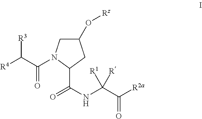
C1(O[Rz])CN(C(=O)C([R3])[R4])C(C(=O)NC(C(=O)[R2a])([R1])[R])C1
